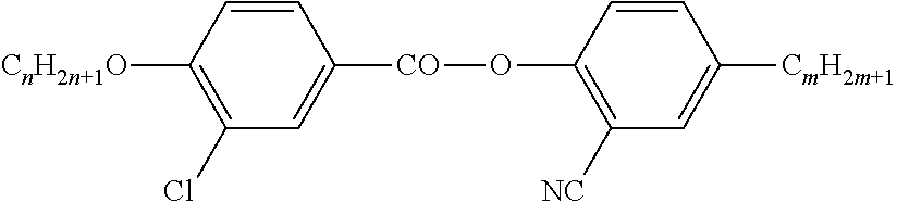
[CnH2n+1O]C1=C(Cl)C=C([CO]OC2=C([NC])C=C([CmH2m+1])C=C2)C=C1
